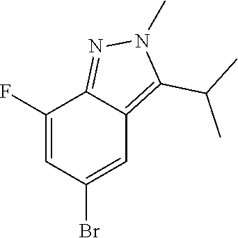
C1(F)=CC(Br)=CC2=C(C(C)C)N(C)N=C12
